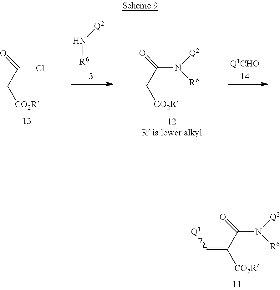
C(=C(C(N([Q2])[R6])=O)[CO2R])[Q1].[R6]N[Q2].C(C(Cl)=O)[CO2R].C(C(N([Q2])[R6])=O)[CO2R]
